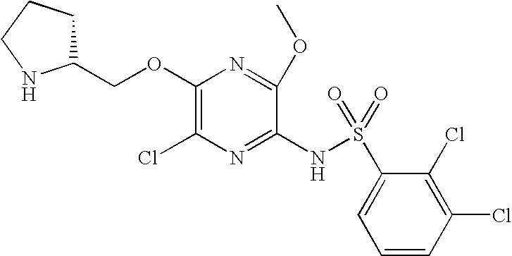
C1(OCC2CCCN2)=C(Cl)N=C(NS(=O)(C2=CC=CC(Cl)=C2Cl)=O)C(OC)=N1
